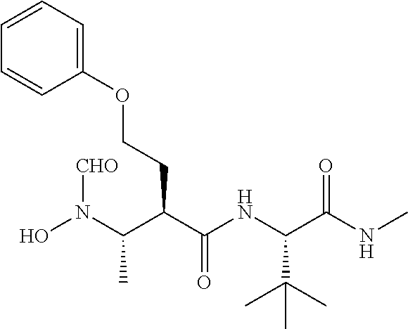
ON(C(C(C(NC(C(NC)=O)C(C)(C)C)=O)CCOC1=CC=CC=C1)C)[CHO]
